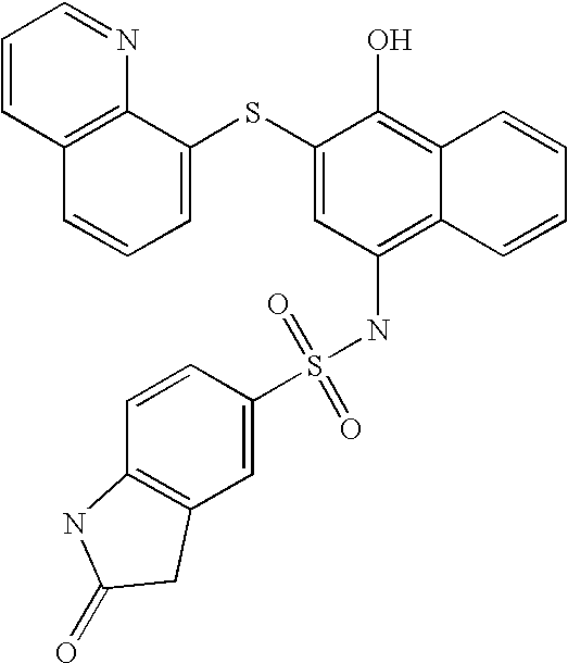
C1=CC2=C(N=C1)C(SC1=CC(NS(C3=CC4=C(C=C3)NC(=O)C4)(=O)=O)=C3C(=C1O)C=CC=C3)=CC=C2
